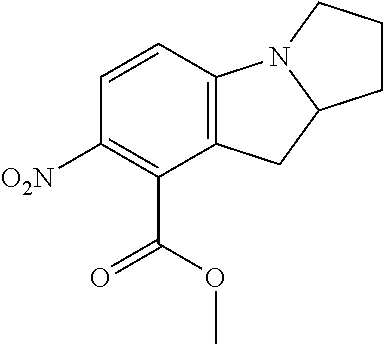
[O2N]C1=C(C(OC)=O)C2=C(C=C1)N1C(C2)CCC1
